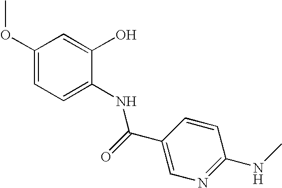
C1(OC)=CC=C(NC(C2=CN=C(NC)C=C2)=O)C(O)=C1
